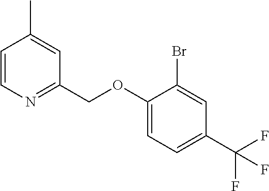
C1(OCC2=NC=CC(C)=C2)=CC=C(C(F)(F)F)C=C1Br
